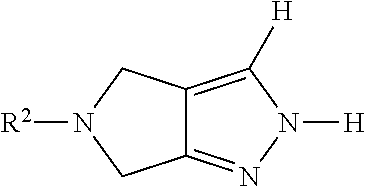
C12=NN([H])C([H])=C1CN([R2])C2
